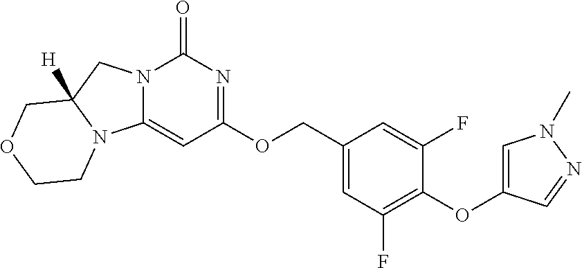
C1=C(COC2=NC(=O)N3C(=C2)N2C([H])(C3)COCC2)C=C(F)C(OC2=CN(C)N=C2)=C1F
